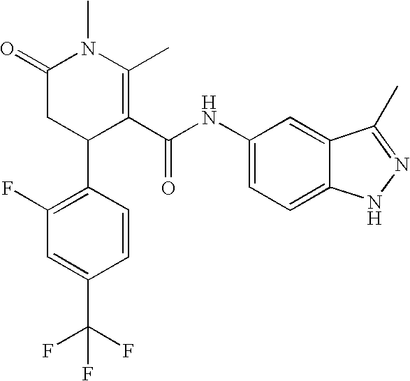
C1(F)=C(C2C(C(NC3=CC=C4C(=C3)C(C)=NN4)=O)=C(C)N(C)C(=O)C2)C=CC(C(F)(F)F)=C1
